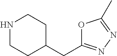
O1C(CC2CCNCC2)=NN=C1C
